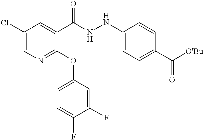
C1(Cl)=CN=C(OC2=CC=C(F)C(F)=C2)C(C(NNC2=CC=C(C([OtBu])=O)C=C2)=O)=C1
